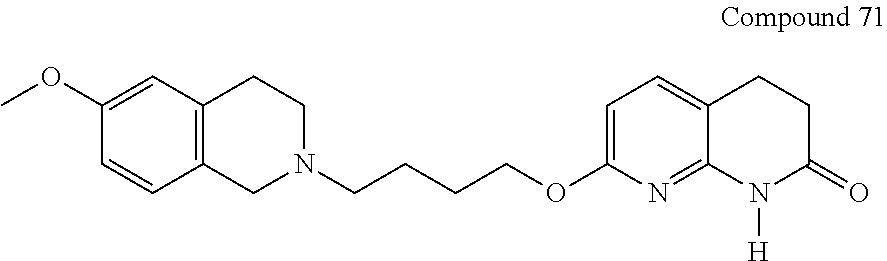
C1=C(OCCCCN2CC3=C(CC2)C=C(OC)C=C3)N=C2C(=C1)CCC(=O)N2[H]
